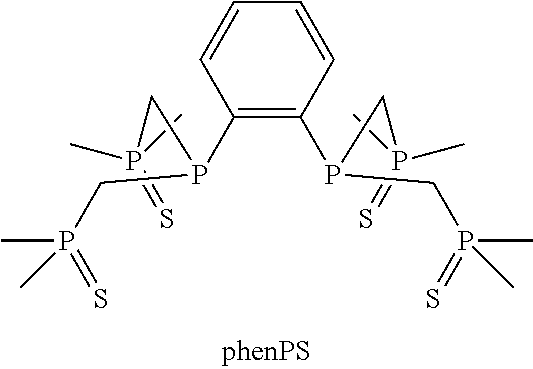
CP(CP(C1=C(P(CP(C)(=S)C)CP(C)(=S)C)C=CC=C1)CP(C)(=S)C)(=S)C
